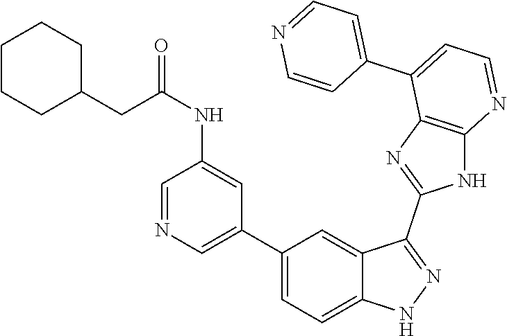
C1(C2=CC=C3C(=C2)C(C2=NC4=C(N2)N=CC=C4C2=CC=NC=C2)=NN3)=CN=CC(NC(CC2CCCCC2)=O)=C1
